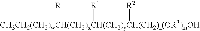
[CH3CH2(CH2)wCH(CH2)xCH(CH2)yCH(CH2)z(OR3)mOH]([R])([R2])[R1]
